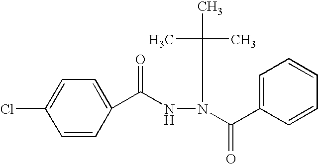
C1=CC(C(NN(C(C2=CC=CC=C2)=O)C(C)(C)C)=O)=CC=C1Cl
